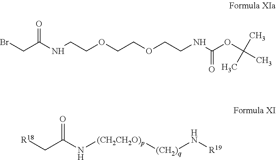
BrCC(NCCOCCOCCNC(OC(C)(C)C)=O)=O.[R18]CC(N[(CH2CH2O)p][(CH2)q]N[R19])=O
